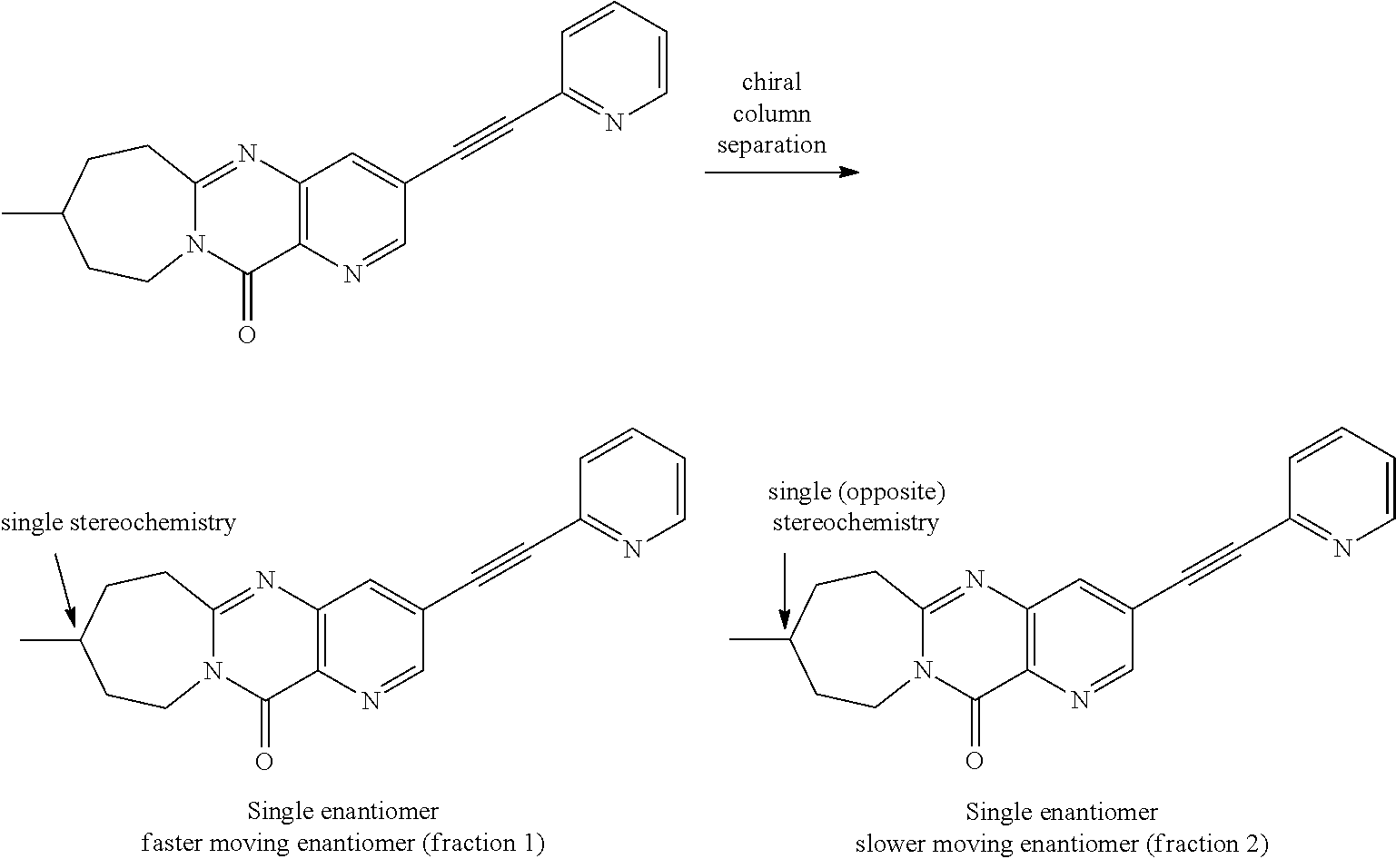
C12=C(N=C3N(C1=O)CCC(C)CC3)C=C(C#CC1=NC=CC=C1)C=N2.C12=C(N=C3N(C1=O)CCC(C)CC3)C=C(C#CC1=NC=CC=C1)C=N2.[chiralcolumnseparation].C12=C(N=C3N(C1=O)CCC(C)CC3)C=C(C#CC1=NC=CC=C1)C=N2
